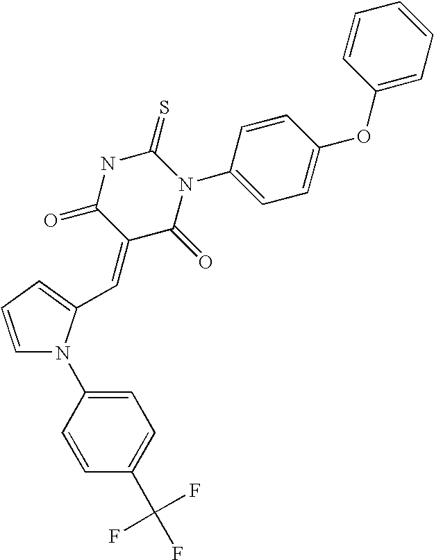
C1=CC=C(C=C2C(=O)N(C3=CC=C(OC4=CC=CC=C4)C=C3)C(=S)NC2=O)N1C1=CC=C(C(F)(F)F)C=C1
